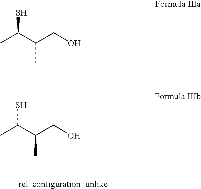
CC(C(CO)C)S.CC(C(CO)C)S
